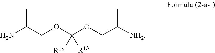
C(N)(COC([R1a])(OCC([NH2])C)[R1b])C
